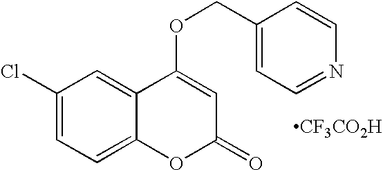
C1(Cl)=CC=C2C(=C1)C(OCC1=CC=NC=C1)=CC(=O)O2.[CF3CO2H]
